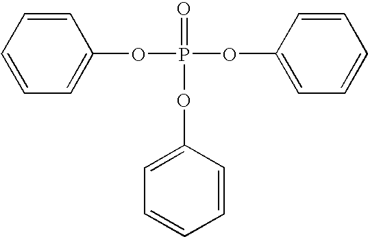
C1=CC=CC=C1OP(OC1=CC=CC=C1)(=O)OC1=CC=CC=C1
